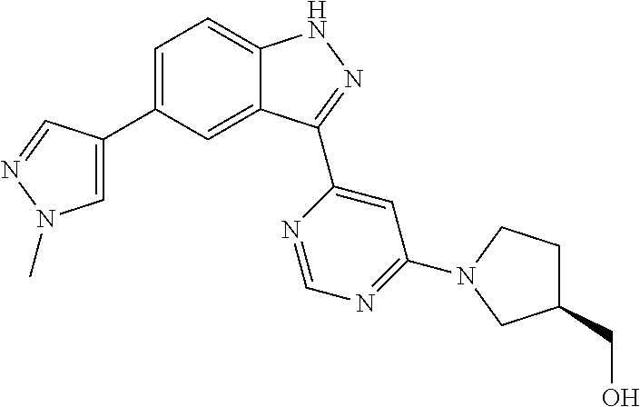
C1=C(C2=CN(C)N=C2)C=C2C(=C1)NN=C2C1=CC(N2CCC(CO)C2)=NC=N1
